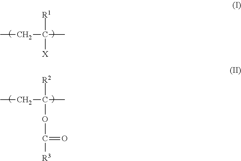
CCC(C)([R1])[X].CCC(C)([R2])OC([R3])=O
